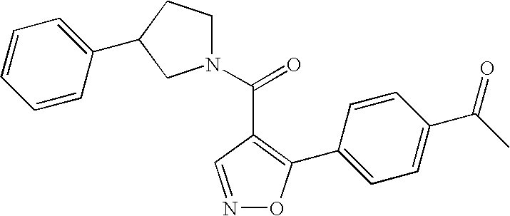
N1=CC(C(=O)N2CCC(C3=CC=CC=C3)C2)=C(C2=CC=C(C(C)=O)C=C2)O1
